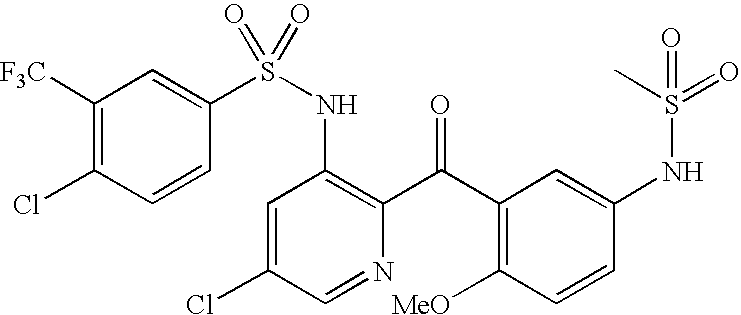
C1([F3C])=C(Cl)C=CC(S(NC2=C(C(C3=C([MeO])C=CC(NS(C)(=O)=O)=C3)=O)N=CC(Cl)=C2)(=O)=O)=C1
